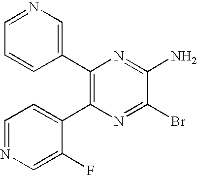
C1(C2=C(C3=CN=CC=C3)N=C(N)C(Br)=N2)=CC=NC=C1F
